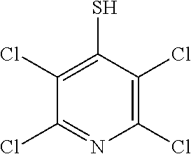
C1(Cl)=NC(Cl)=C(Cl)C(S)=C1Cl
